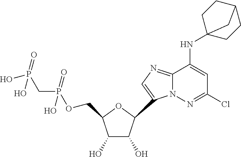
C1(O)C(O)C(C2=CN=C3N2N=C(Cl)C=C3NC23CCC(CC2)C3)OC1COP(CP(O)(=O)O)(=O)O
